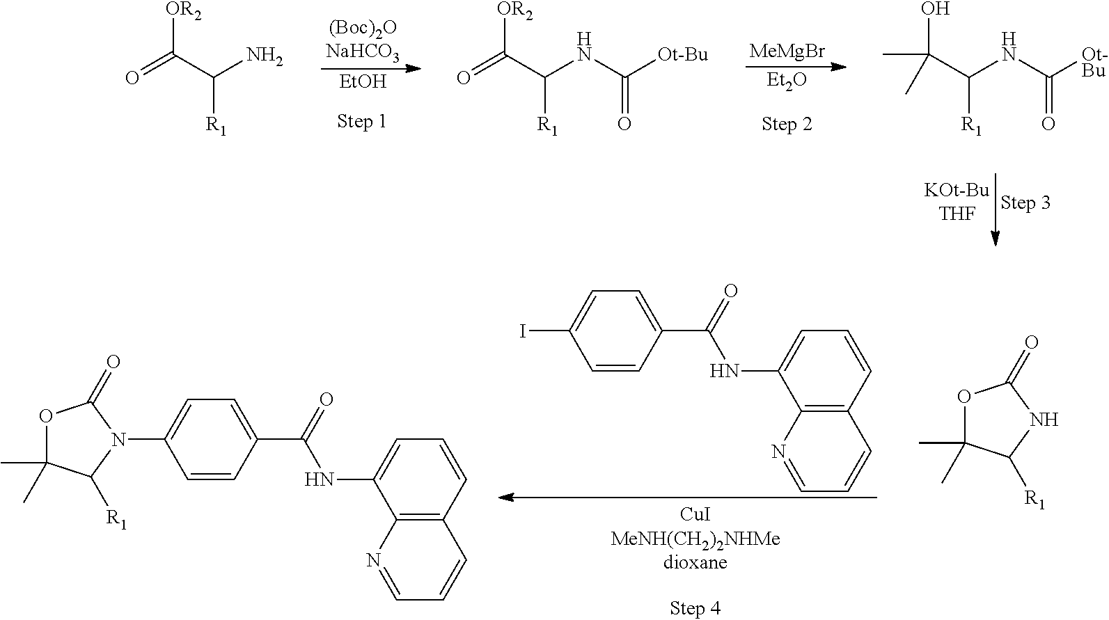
[EtOH].[MeMgBr].[Et2O].OC(C([R1])NC([Ot-Bu])=O)(C)C.[OR2]C(C([R1])N)=O.[OR2]C(C([R1])NC([Ot-Bu])=O)=O.C1=C(NC(C2=CC=C(I)C=C2)=O)C2=C(C=C1)C=CC=N2.O1C(C)(C)C([R1])NC1=O.C1=C(NC(C2=CC=C(N3C([R1])C(C)(C)OC3=O)C=C2)=O)C2=C(C=C1)C=CC=N2
